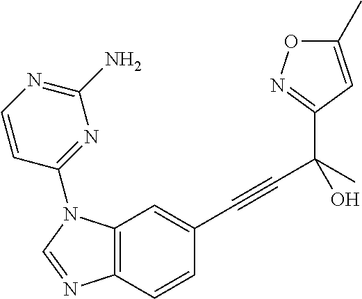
C12=C(N(C3=NC(N)=NC=C3)C=N1)C=C(C#CC(C1=NOC(C)=C1)(C)O)C=C2
